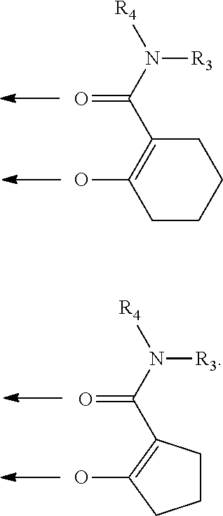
[R4]N(C(C1=C(O)CCCC1)=O)[R3].[R4]N(C(=O)C1=C(O)CCC1)[R3]
